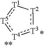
[T3]1:[T2][T1]:[T5]:[T4]:1
